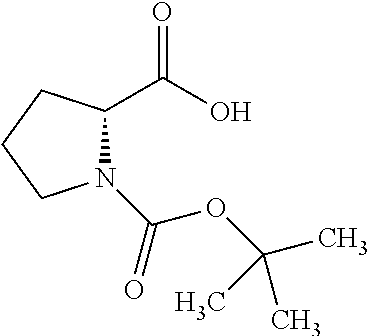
N1(C(=O)OC(C)(C)C)C(C(O)=O)CCC1
